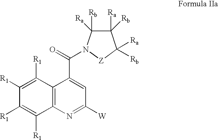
C12=C(N=C([W])C=C1C(=O)N1C([Rb])([Ra])C([Ra])([Rb])C([Ra])([Rb])[Z]1)C([R1])=C([R1])C([R1])=C2[R1]
